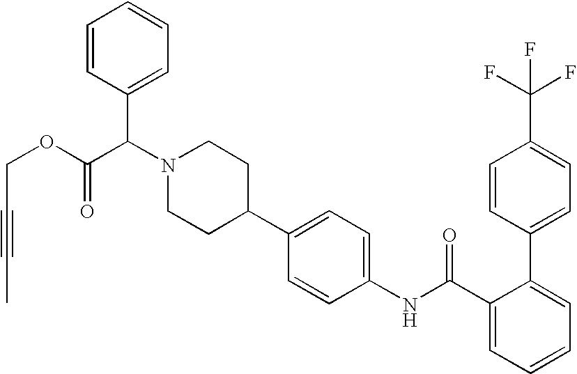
C1=C(C(F)(F)F)C=CC(C2=CC=CC=C2C(NC2=CC=C(C3CCN(C(C4=CC=CC=C4)C(OCC#CC)=O)CC3)C=C2)=O)=C1
